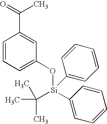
C1=CC=C(O[Si](C(C)(C)C)(C2=CC=CC=C2)C2=CC=CC=C2)C=C1C(=O)C
